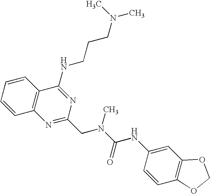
C1=CC=CC2=C1N=C(CN(C(=O)NC1=CC3=C(C=C1)OCO3)C)N=C2NCCCN(C)C
